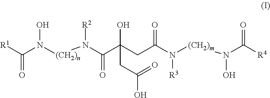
N([(CH2)n]N(C(C(CC(N([(CH2)m]N(C([R4])=O)O)[R3])=O)(O)CC(=O)O)=O)[R2])(C([R1])=O)O
